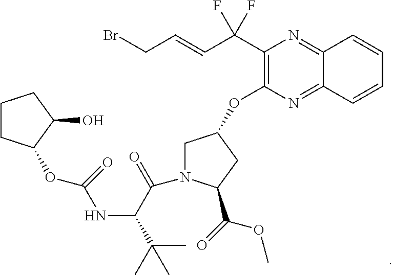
BrCC=CC(C1=C(OC2CN(C(C(NC(OC3C(O)CCC3)=O)C(C)(C)C)=O)C(C(=O)OC)C2)N=C2C(=N1)C=CC=C2)(F)F
